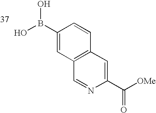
OB(O)C1=CC2=C(C=C1)C=C(C([OMe])=O)N=C2
